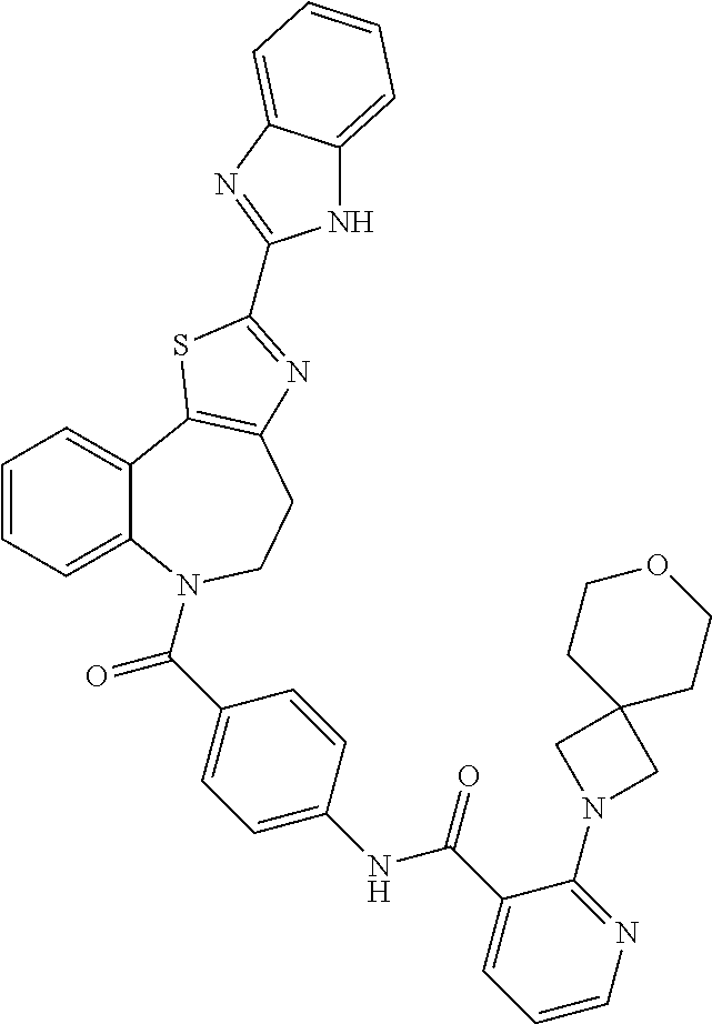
C1=CC=C2C(=C1)C1=C(CCN2C(=O)C2=CC=C(NC(=O)C3=CC=CN=C3N3CC4(C3)CCOCC4)C=C2)N=C(C2=NC3=CC=CC=C3N2)S1
